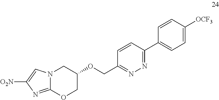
N12C(=NC([O2N])=C1)OCC(OCC1=NN=C(C3=CC=C([OCF3])C=C3)C=C1)C2
